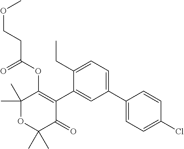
C1(C)(C)OC(C)(C)C(=O)C(C2=CC(C3=CC=C(Cl)C=C3)=CC=C2CC)=C1OC(CCOC)=O
